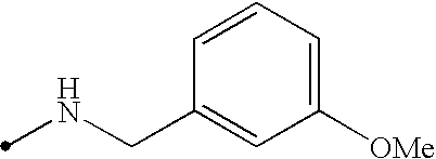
N(CC1=CC([OMe])=CC=C1)C
